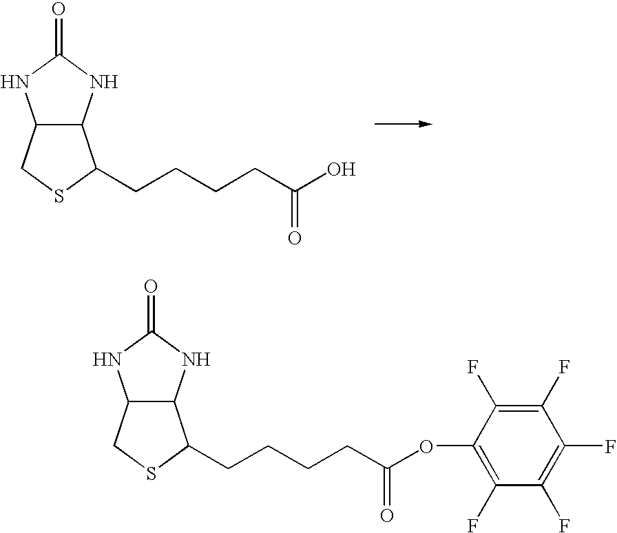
C12C(NC(=O)N1)C(CCCCC(O)=O)SC2.C12C(NC(=O)N1)C(CCCCC(OC1=C(F)C(F)=C(F)C(F)=C1F)=O)SC2
